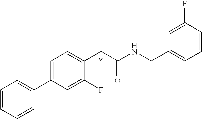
C1=CC=C(C2=CC=C(C(C(NCC3=CC=CC(F)=C3)=O)C)C(F)=C2)C=C1
